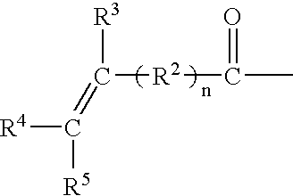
[R4]C([R5])=C([R3])[R2]C(C)=O
